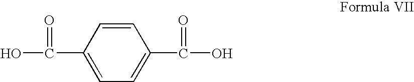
C1=CC(C(O)=O)=CC=C1C(O)=O
